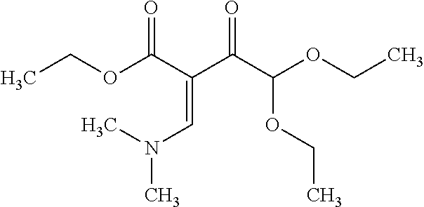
CCOC(C(C(C(OCC)OCC)=O)=CN(C)C)=O
